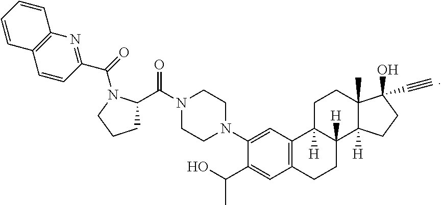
C1C2([H])C([H])(C3([H])C(C)(C1)C(O)(C#C)CC3)CCC1=C2C=C(N2CCN(C(C3CCCN3C(C3=NC4=C(C=C3)C=CC=C4)=O)=O)CC2)C(C(C)O)=C1
